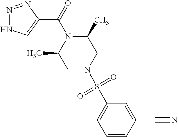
N1=NC(C(=O)N2C(C)CN(S(C3=CC=CC(C#N)=C3)(=O)=O)CC2C)=CN1
